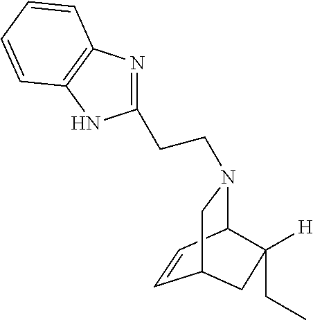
C1=CC2N(CCC3=NC4=C(N3)C=CC=C4)CC1CC2([H])CC
